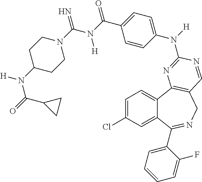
C1=C(Cl)C=C2C(=C1)C1=C(CN=C2C2=CC=CC=C2F)C=NC(N(C2=CC=C(C(N(C(N3CCC(N([H])C(=O)C4CC4)CC3)=N)[H])=O)C=C2)[H])=N1
